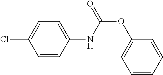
C1=C(Cl)C=CC(NC(OC2=CC=CC=C2)=O)=C1
